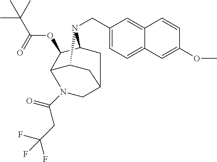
C1(OC(=O)C(C)(C)C)C2CC3CC(C1N(C(=O)CC(F)(F)F)C3)N2CC1=CC=C2C(=C1)C=CC(OC)=C2
